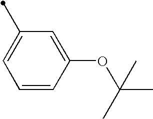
C1(C)=CC=CC(OC(C)(C)C)=C1
